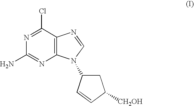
N1=C(Cl)C2=C(N=C1N)N(C1CC([CH2OH])C=C1)C=N2
